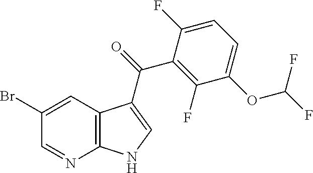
C1(Br)=CC2=C(N=C1)NC=C2C(C1=C(F)C(OC(F)F)=CC=C1F)=O
